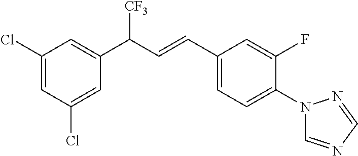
C1(Cl)=CC(Cl)=CC(C([CF3])C=CC2=CC=C(N3C=NC=N3)C(F)=C2)=C1
